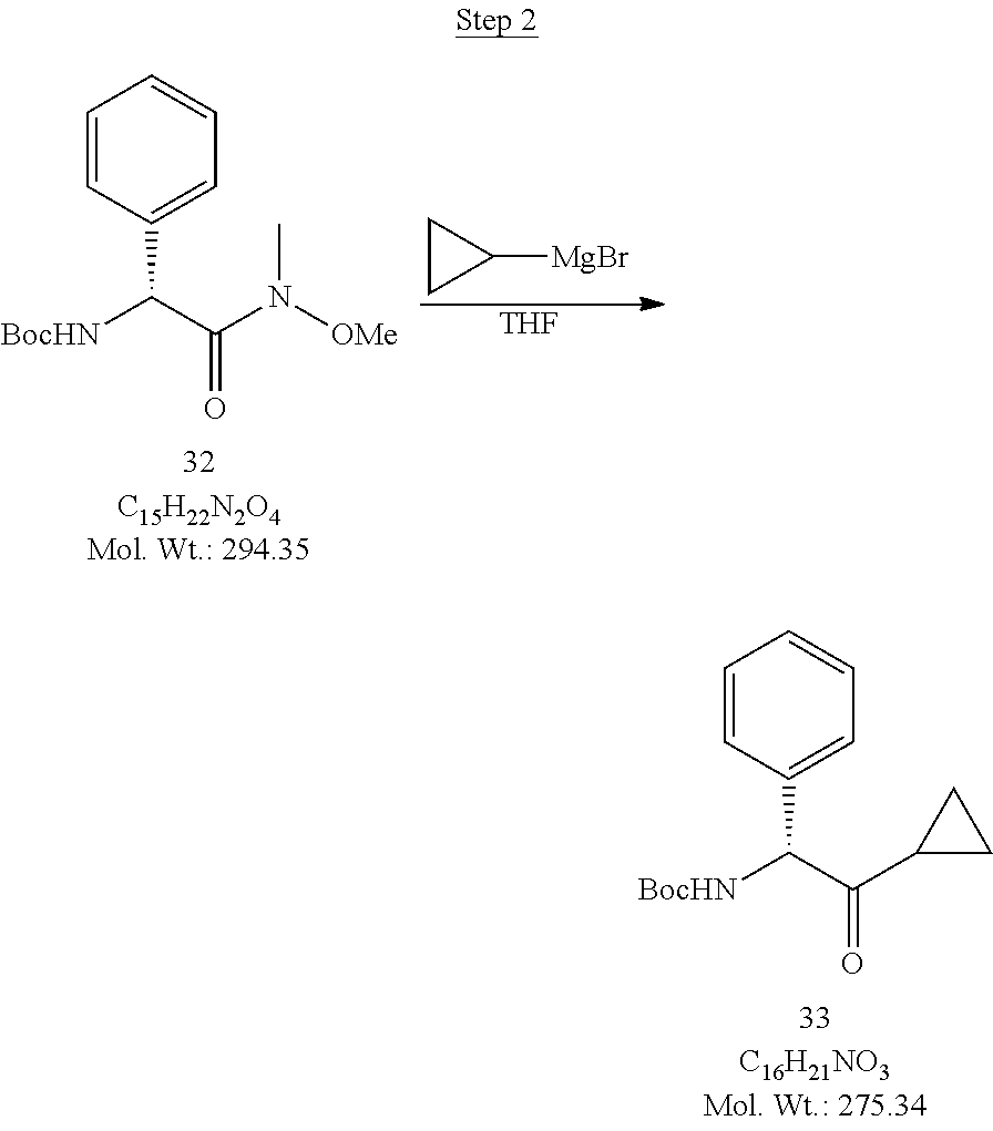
C1=CC(C([BocHN])C(=O)C2CC2)=CC=C1.C1=CC(C([BocHN])C(=O)N([OMe])C)=CC=C1.C1CC1[MgBr].[THF]
